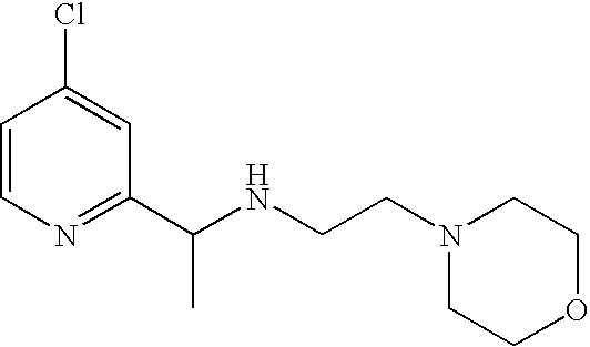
ClC1=CC(C(NCCN2CCOCC2)C)=NC=C1
